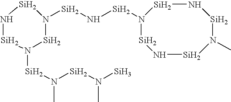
N1[Si]N([Si]N([Si]N([Si])C)C)[Si]N([Si]N[Si]N2[Si]N[Si]N(C)[Si]N[Si]2)[Si]1
